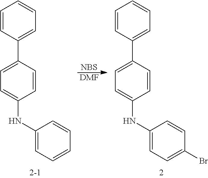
C1=CC(C2=CC=C(NC3=CC=CC=C3)C=C2)=CC=C1.[NBS].[DMF].C1=CC(C2=CC=C(NC3=CC=C(Br)C=C3)C=C2)=CC=C1
